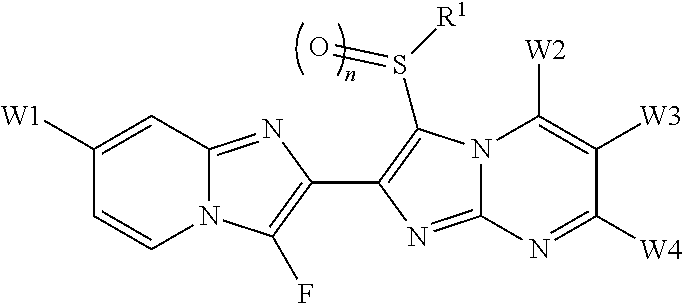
C1([W1])=CC2=NC(C3=C(S([R1])=O)N4C(=N3)N=C([W4])C([W3])=C4[W2])=C(F)N2C=C1
